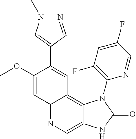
N1=CC(C2=CC3=C4C(=CN=C3C=C2OC)NC(=O)N4C2=C(F)C=C(F)C=N2)=CN1C
